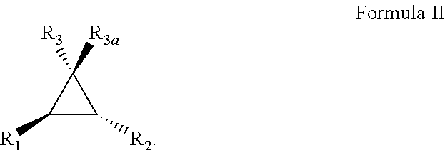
C1([R1])C([R2])C1([R3a])[R3]
